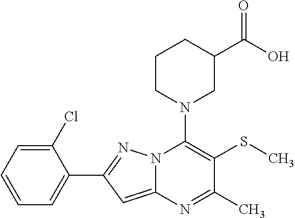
C1(Cl)=CC=CC=C1C1=NN2C(=C1)N=C(C)C(SC)=C2N1CC(C(O)=O)CCC1
